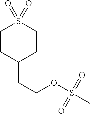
C1CC(CCOS(C)(=O)=O)CCS1(=O)=O
